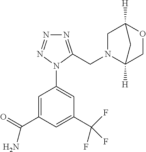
C1=C(C(=O)N)C=C(C(F)(F)F)C=C1N1C(CN2C3([H])COC([H])(C2)C3)=NN=N1
